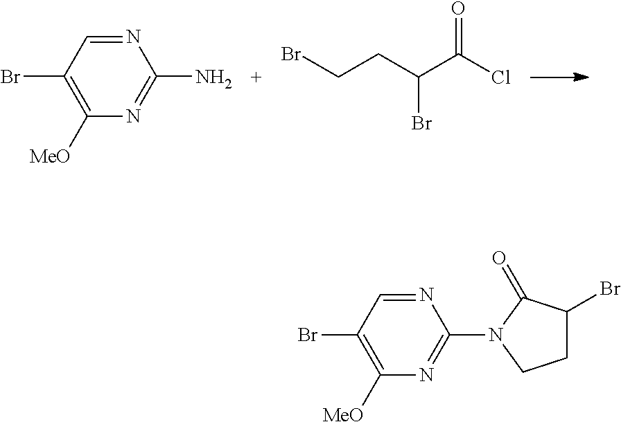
N1=CC(Br)=C([MeO])N=C1N1CCC(Br)C1=O.N1=CC(Br)=C([MeO])N=C1N.O=C(Cl)C(CCBr)Br
